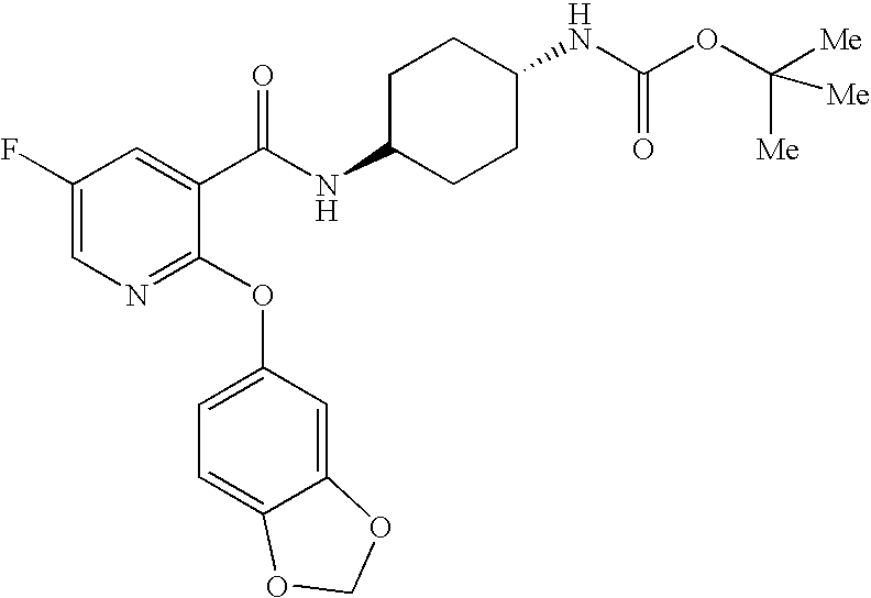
N1=C(OC2=CC=C3C(=C2)OCO3)C(C(NC2CCC(NC(OC([Me])([Me])[Me])=O)CC2)=O)=CC(F)=C1
